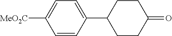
C1=CC(C2CCC(=O)CC2)=CC=C1[MeO2C]
